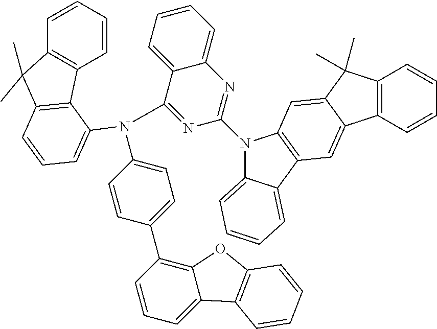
C1=CC=CC2=C1C1=C(C2(C)C)C=CC=C1N(C1=CC=C(C2=C3C(=CC=C2)C2=C(O3)C=CC=C2)C=C1)C1=NC(N2C3=CC=CC=C3C3=C2C=C2C(=C3)C3=C(C2(C)C)C=CC=C3)=NC2=CC=CC=C12
